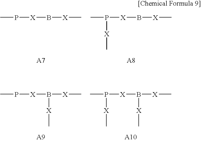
CP[X]B[X]C.CP([X]B[X]C)[X]C.CP[X]B([X]C)[X]C.CP([X]B([X]C)[X]C)[X]C
